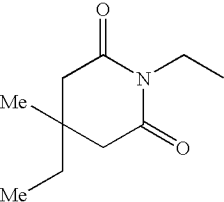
C1([Me])(C[Me])CC(=O)N(CC)C(=O)C1
